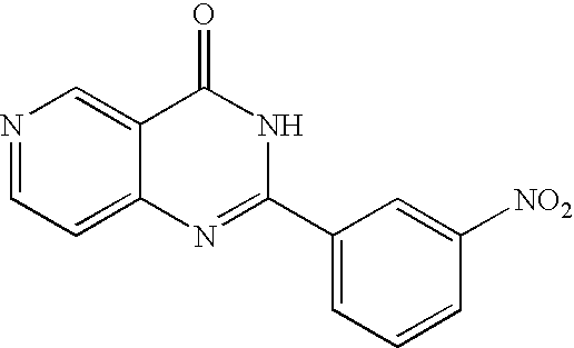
C1=C2C(=CN=C1)C(=O)NC(C1=CC=CC([NO2])=C1)=N2
